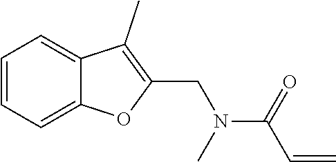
C1=CC=C2C(=C1)C(C)=C(CN(C(=O)C=C)C)O2
